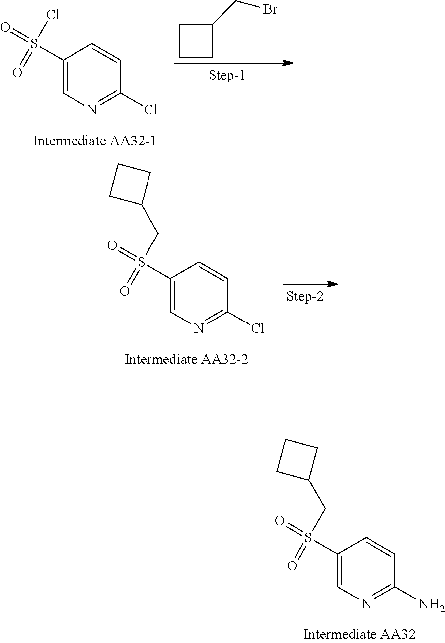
C1(Cl)=NC=C(S(=O)(Cl)=O)C=C1.C1CC(CBr)C1.C1(Cl)=NC=C(S(=O)(CC2CCC2)=O)C=C1.C1(N)=NC=C(S(=O)(CC2CCC2)=O)C=C1
